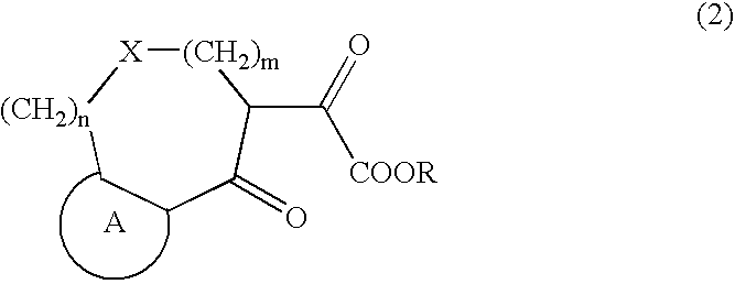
[(CH2)m]1[X][(CH2)n]CCC(=O)C1C(=O)[COOR]
